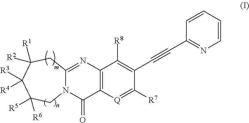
C12=C([Q]=C([R7])C(C#CC3=NC=CC=C3)=C1[R8])C(=O)N1C(=N2)CC([R1])([R2])C([R3])([R4])C([R5])([R6])C1
